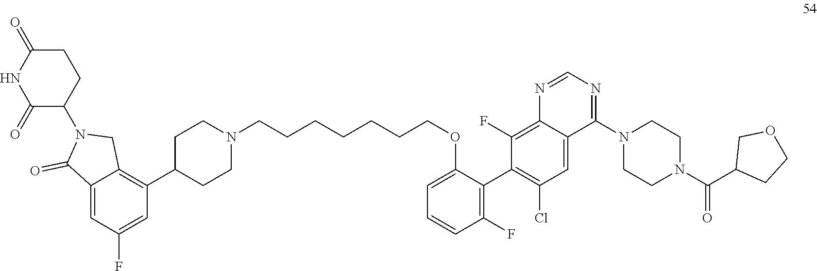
N1(C2=NC=NC3=C(F)C(C4=C(F)C=CC=C4OCCCCCCCN4CCC(C5=C6C(=CC(F)=C5)C(=O)N(C5C(=O)NC(=O)CC5)C6)CC4)=C(Cl)C=C32)CCN(C(=O)C2COCC2)CC1
